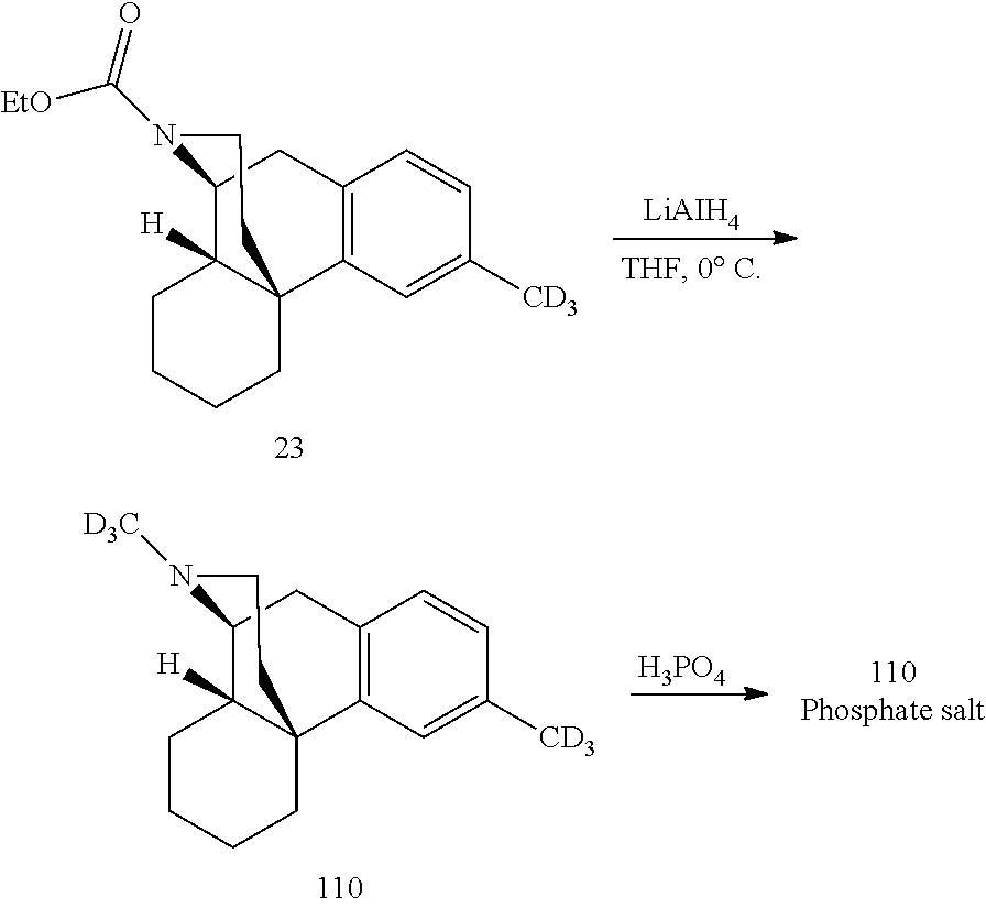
C12C3([H])C(C4=C(C1)C=CC([CD3])=C4)(CCCC3)CCN2C(=O)[EtO].[LiAIH4].C12C3([H])C(C4=C(C1)C=CC([CD3])=C4)(CCCC3)CCN2[D3C].[H3PO4]
